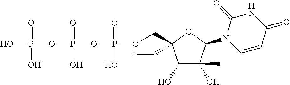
C1(O)C(O)(C)C(N2C=CC(=O)NC2=O)OC1(COP(OP(OP(O)(=O)O)(=O)O)(=O)O)CF
